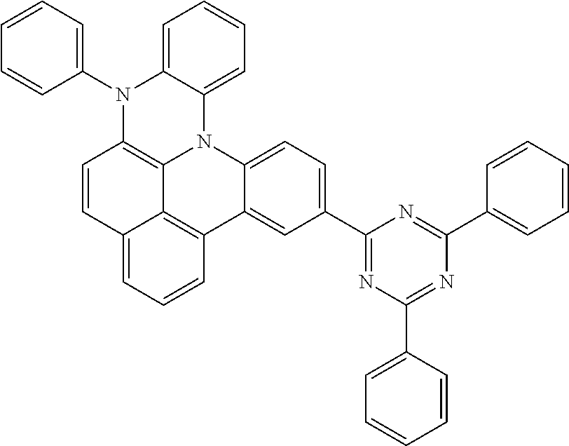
C1=CC=C2C(=C1)N(C1=CC=CC=C1)C1=C3N2C2=CC=C(C4=NC(C5=CC=CC=C5)=NC(C5=CC=CC=C5)=N4)C=C2C2=C3C(=CC=C2)C=C1
